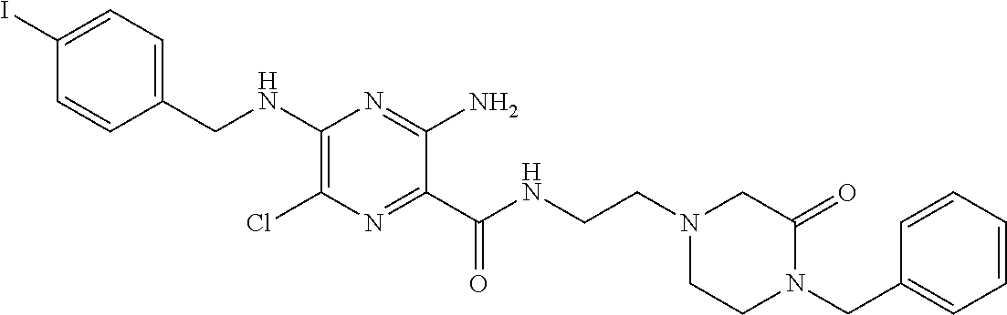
C1=C(I)C=CC(CNC2=C(Cl)N=C(C(NCCN3CCN(CC4=CC=CC=C4)C(=O)C3)=O)C(N)=N2)=C1
